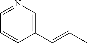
C1(C=CC)=CN=CC=C1
